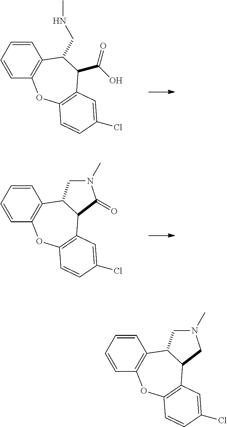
C1=CC=CC2=C1C(CNC)C(C(O)=O)C1=C(O2)C=CC(Cl)=C1.C1=CC=CC2=C1C1C(C3=C(O2)C=CC(Cl)=C3)C(=O)N(C)C1.C1=CC=CC2=C1C1C(C3=C(O2)C=CC(Cl)=C3)CN(C)C1
